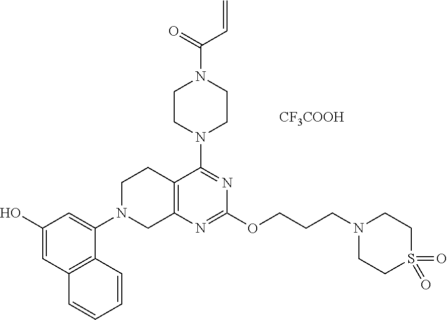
C1(O)=CC2=C(C=CC=C2)C(N2CCC3=C(N=C(OCCCN4CCS(=O)(=O)CC4)N=C3N3CCN(C(=O)C=C)CC3)C2)=C1.[CF3COOH]
